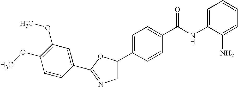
C1(C2=NCC(C3=CC=C(C(NC4=CC=CC=C4N)=O)C=C3)O2)=CC(OC)=C(OC)C=C1
